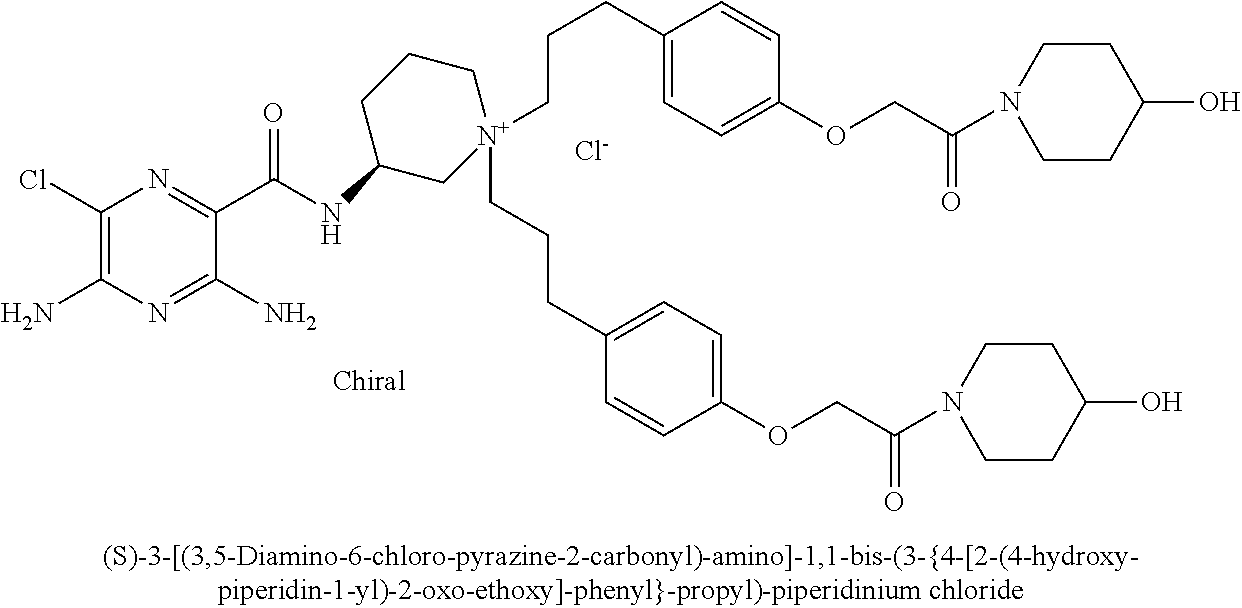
[Cl-].C1(Cl)=C(N)N=C(N)C(C(=O)NC2C[N+](CCCC3=CC=C(OCC(N4CCC(O)CC4)=O)C=C3)(CCCC3=CC=C(OCC(=O)N4CCC(O)CC4)C=C3)CCC2)=N1
